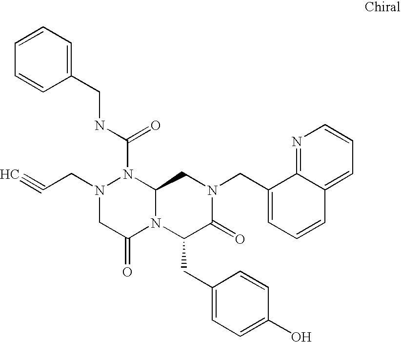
C1=CC=C(CNC(N2N(CC#C)CC(=O)N3C2CN(CC2=CC=CC4=CC=CN=C24)C(=O)C3CC2=CC=C(O)C=C2)=O)C=C1
